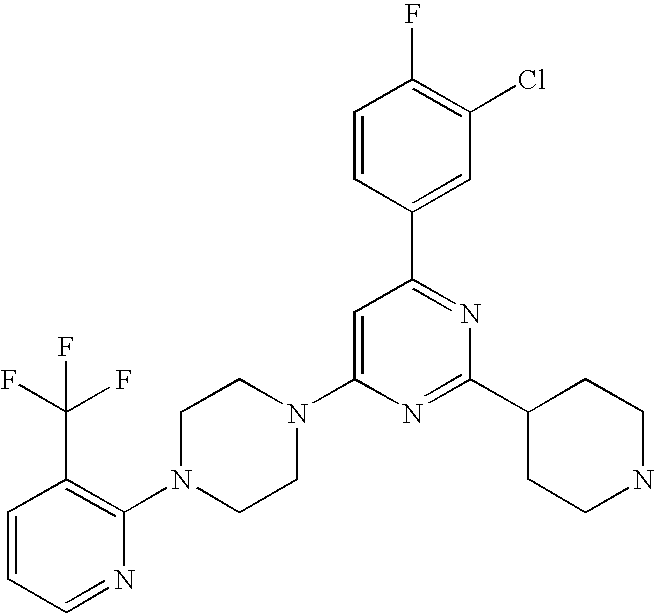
C1=CC=NC(N2CCN(C3=CC(C4=CC(Cl)=C(F)C=C4)=NC(C4CCNCC4)=N3)CC2)=C1C(F)(F)F
